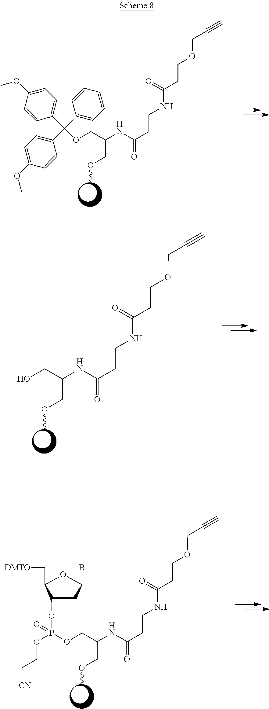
COCC(COC(C1=CC=C(OC)C=C1)(C1=CC=CC=C1)C1=CC=C(OC)C=C1)NC(CCNC(CCOCC#C)=O)=O.COCC(CO)NC(CCNC(CCOCC#C)=O)=O.COCC(COP(OC1CC(B)OC1C[DMTO])(OCC[CN])=O)NC(CCNC(CCOCC#C)=O)=O
